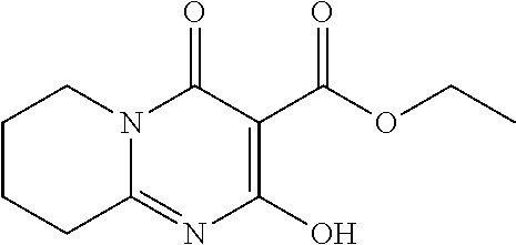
OC1=C(C(OCC)=O)C(=O)N2C(=N1)CCCC2
